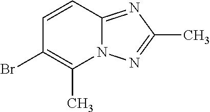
C1=CC2=NC(C)=NN2C(C)=C1Br
